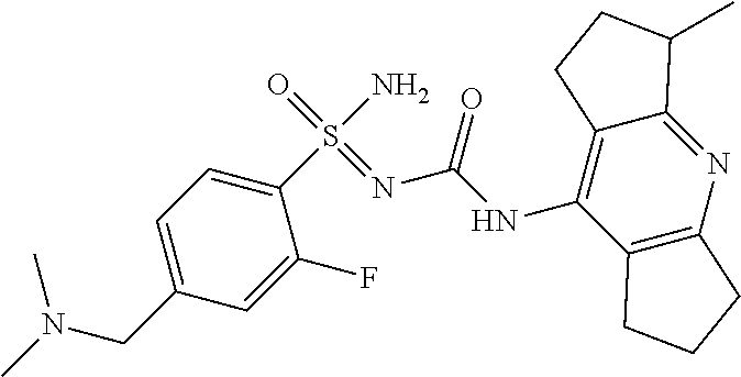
C12=NC3=C(C(NC(N=S(=O)(N)C4=CC=C(CN(C)C)C=C4F)=O)=C1CCC2C)CCC3
